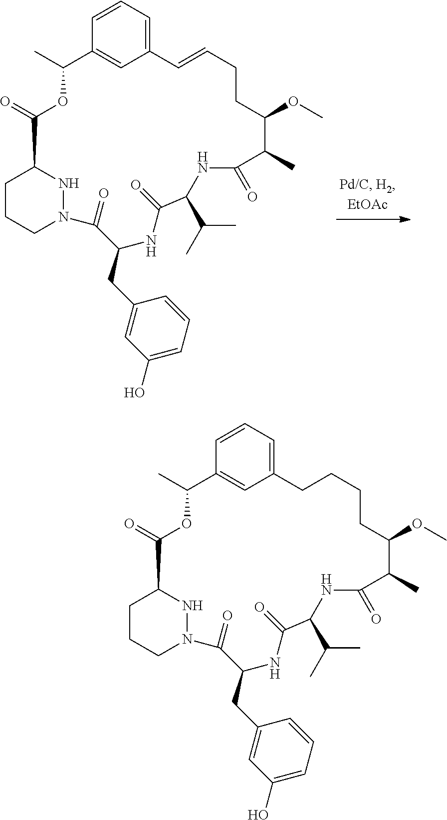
C1(=O)C(C)C(OC)CCC=CC2=CC=CC(=C2)C(C)OC(=O)C2CCCN(N2)C(=O)C(CC2=CC(O)=CC=C2)NC(=O)C(C(C)C)N1.C1(=O)C(C)C(OC)CCCCC2=CC=CC(=C2)C(C)OC(=O)C2CCCN(N2)C(=O)C(CC2=CC(O)=CC=C2)NC(=O)C(C(C)C)N1
